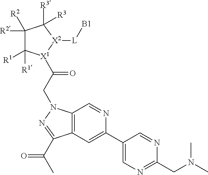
C1([R2])([R2])C([R1])([R1])[X1](C(CN2C3=C(C=C(C4=CN=C(CN(C)C)N=C4)N=C3)C(C(C)=O)=N2)=O)[X2]([L][B1])C1([R3])[R3]
